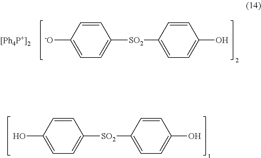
C1=C([-O])C=CC([SO2]C2=CC=C(O)C=C2)=C1.[[Ph4P+]2].C1=C(O)C=CC([SO2]C2=CC=C(O)C=C2)=C1
